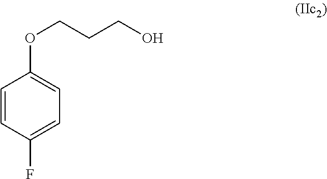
C1=CC(F)=CC=C1OCCCO
